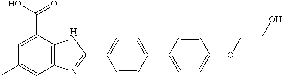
C1=CC(C2=CC=C(OCCO)C=C2)=CC=C1C1=NC2=C(N1)C(C(O)=O)=CC(C)=C2
